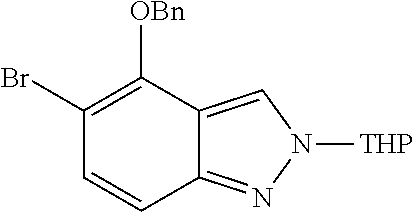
C1(Br)=C([OBn])C2=CN([THP])N=C2C=C1
